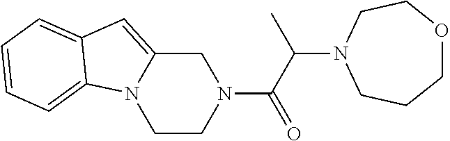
C1CN(C(=O)C(N2CCOCCC2)C)CC2=CC3=CC=CC=C3N12
